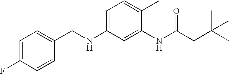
C1=C(F)C=CC(CNC2=CC=C(C)C(NC(CC(C)(C)C)=O)=C2)=C1
